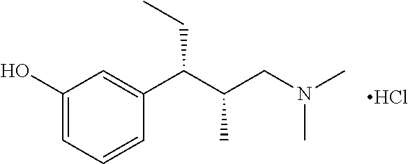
C1(O)=CC=CC(C(C(CN(C)C)C)CC)=C1.Cl
